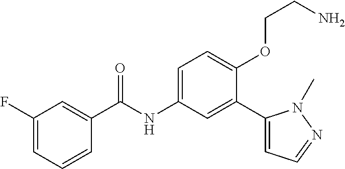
C1(F)=CC=CC(C(=O)NC2=CC=C(OCCN)C(C3=CC=NN3C)=C2)=C1
